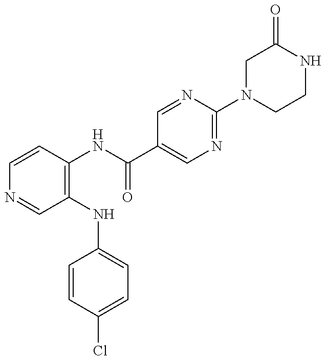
C1=CC(NC(=O)C2=CN=C(N3CCNC(=O)C3)N=C2)=C(NC2=CC=C(Cl)C=C2)C=N1
